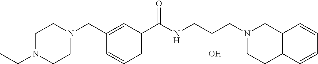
C1(CN2CCN(CC)CC2)=CC(C(NCC(CN2CCC3=C(C2)C=CC=C3)O)=O)=CC=C1
